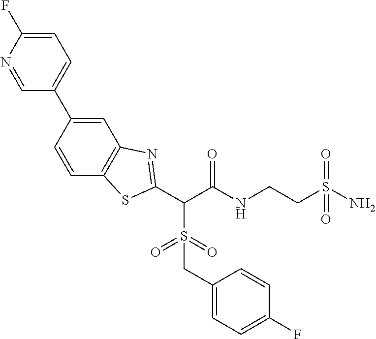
C1=C(F)N=CC(C2=CC3=C(C=C2)SC(C(C(NCCS(N)(=O)=O)=O)S(CC2=CC=C(F)C=C2)(=O)=O)=N3)=C1
